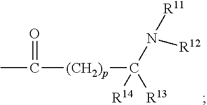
CC(=O)[(CH2)p]C([R13])(N([R11])[R12])[R14]
